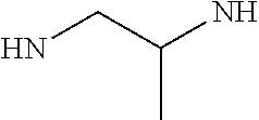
NCC(N)C
